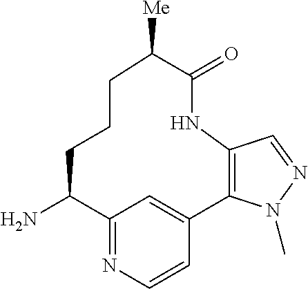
C12=NC=CC(=C1)C1=C(C=NN1C)NC(=O)C([Me])CCCC2N
